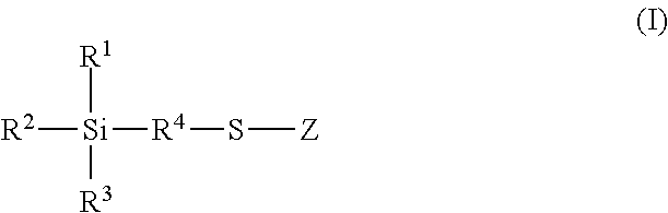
[R2][Si]([R4]S[Z])([R1])[R3]
